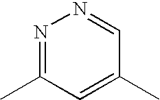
N1=C(C)C=C(C)C=N1
